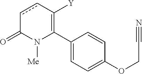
C1(C2=C([Y])ccC(=O)N2[Me])=CC=C(OCC#N)C=C1
